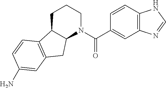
C1C2C(N(C(C3=CC4=C(C=C3)NC=N4)=O)CC1)CC1=C2C=CC(N)=C1
